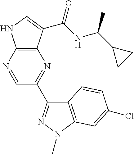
C12=C(C(C(NC(C3CC3)C)=O)=CN1)N=C(C1=NN(C)C3=C1C=CC(Cl)=C3)C=N2
